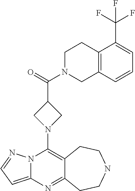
N12C(=CC=N1)N=C1C(=C2N2CC(C(N3CC4=C(CC3)C(C(F)(F)F)=CC=C4)=O)C2)CCNCC1
